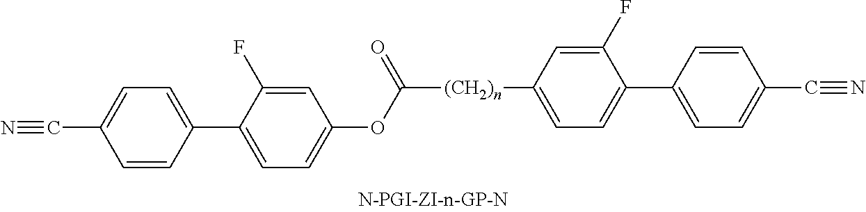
C1=CC(C2=CC=C(OC([(CH2)n]C3=CC=C(C4=CC=C(C#N)C=C4)C(F)=C3)=O)C=C2F)=CC=C1C#N
